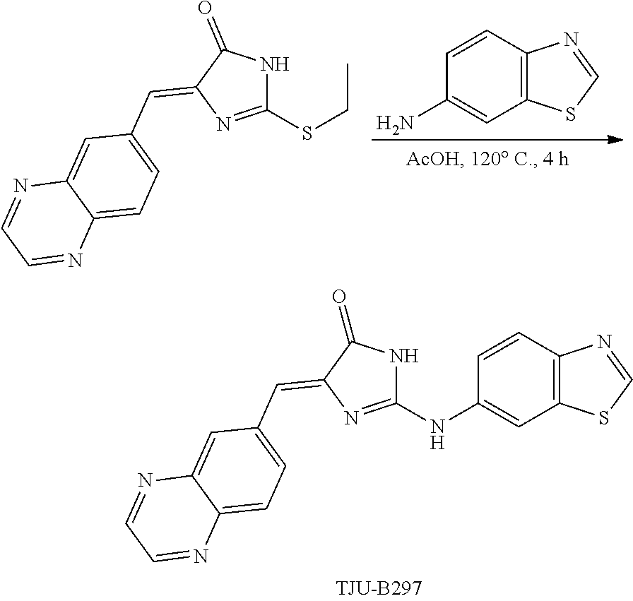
C1(NC2=CC3=C(C=C2)N=CS3)=NC(=CC2=CC=C3C(=C2)N=CC=N3)C(=O)N1.C1(SCC)=NC(=CC2=CC=C3C(=C2)N=CC=N3)C(=O)N1.C1=CC2=C(C=C1N)SC=N2
